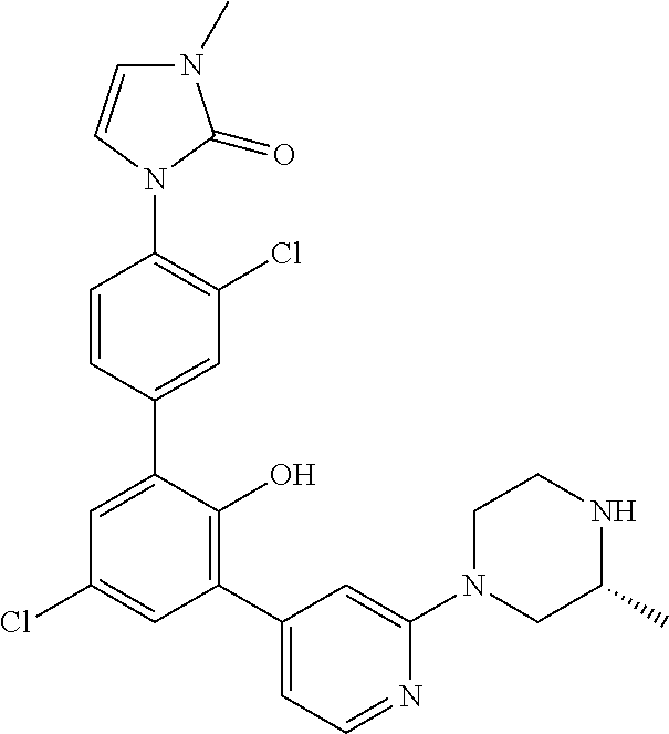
N1(C2=C(Cl)C=C(C3=CC(Cl)=CC(C4=CC=NC(N5CC(C)NCC5)=C4)=C3O)C=C2)C(=O)N(C)C=C1
